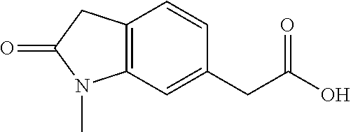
C12=C(C=CC(CC(O)=O)=C1)CC(=O)N2C
